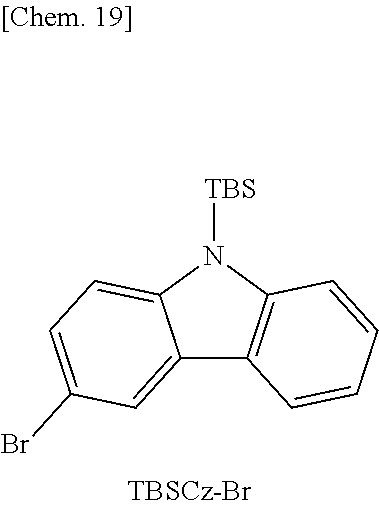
C12=CC(Br)=CC=C1N([TBS])C1=C2C=CC=C1
